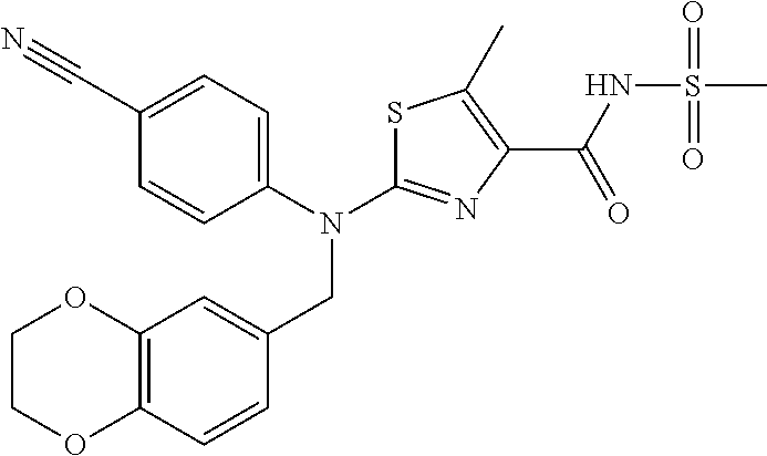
C12=C(C=CC(CN(C3=NC(C(NS(C)(=O)=O)=O)=C(C)S3)C3=CC=C(C#N)C=C3)=C1)OCCO2
